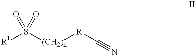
[R1]S([(CH2)n][R]C#N)(=O)=O
